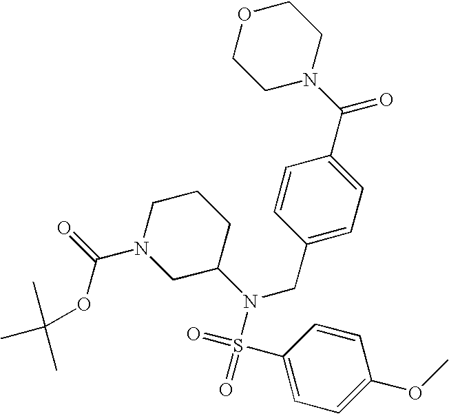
C1N(C(=O)C2=CC=C(CN(C3CCCN(C(=O)OC(C)(C)C)C3)S(C3=CC=C(OC)C=C3)(=O)=O)C=C2)CCOC1
